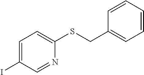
C1=C(I)C=NC(SCC2=CC=CC=C2)=C1
